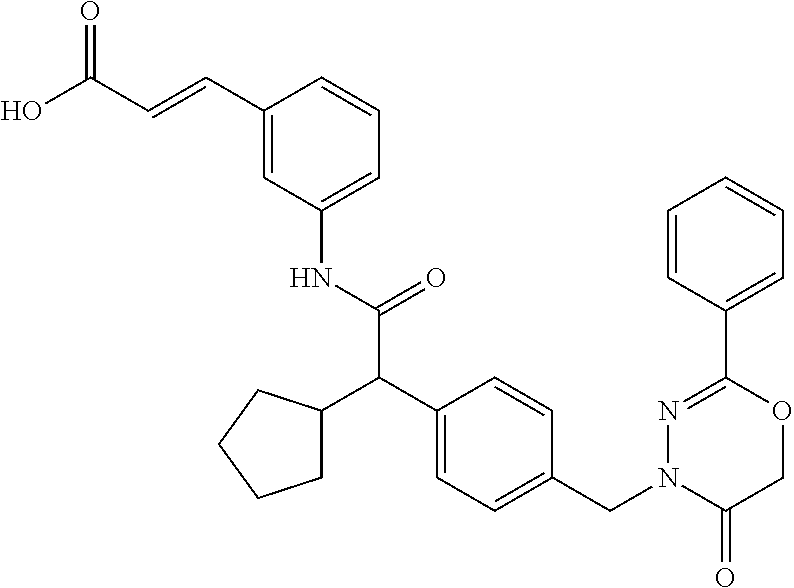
C1(C=CC(O)=O)=CC(NC(C(C2=CC=C(CN3C(=O)COC(C4=CC=CC=C4)=N3)C=C2)C2CCCC2)=O)=CC=C1
